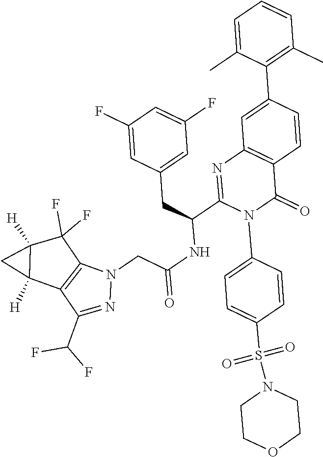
N1(CC(NC(C2=NC3=C(C(=O)N2C2=CC=C(S(N4CCOCC4)(=O)=O)C=C2)C=CC(C2=C(C)C=CC=C2C)=C3)CC2=CC(F)=CC(F)=C2)=O)N=C(C(F)F)C2=C1C(F)(F)C1([H])C2([H])C1
